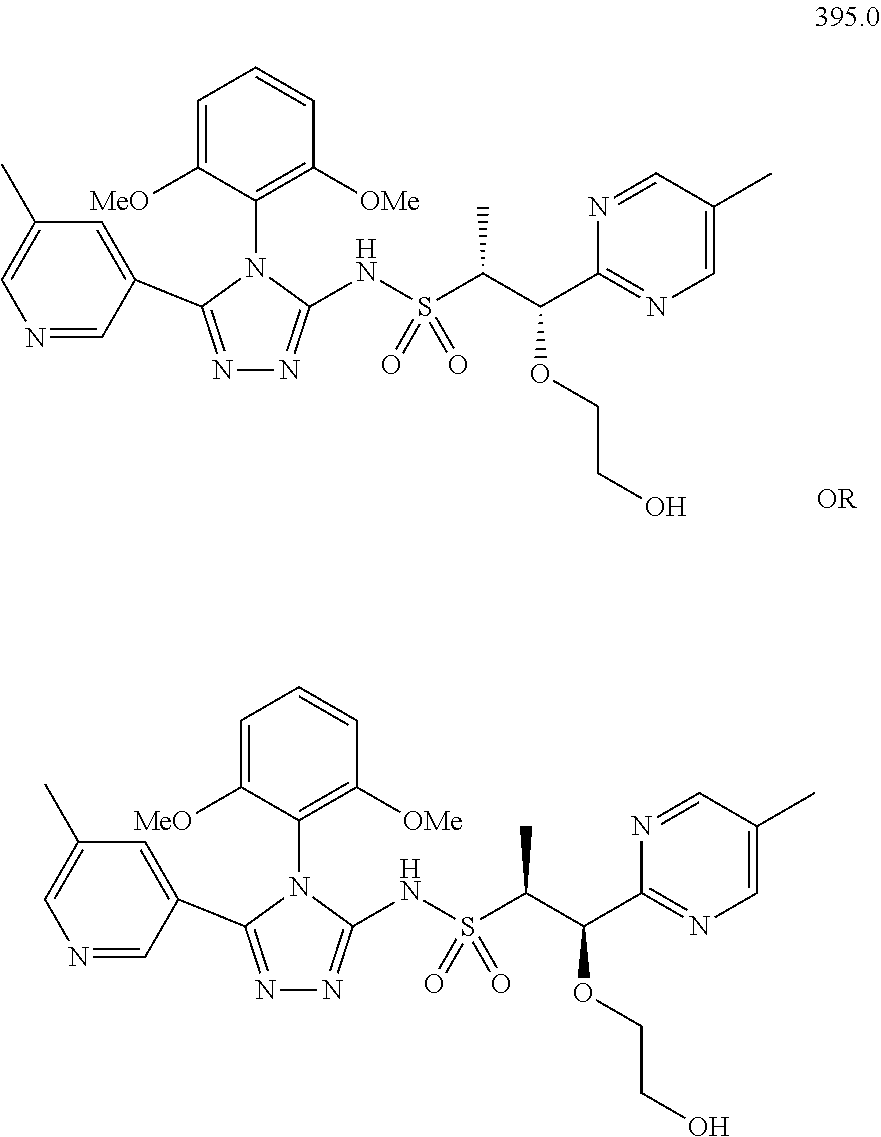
N1=CC(C2=NN=C(NS(C(C(C3=NC=C(C)C=N3)OCCO)C)(=O)=O)N2C2=C([OMe])C=CC=C2[MeO])=CC(C)=C1.N1=CC(C2=NN=C(NS(C(C(C3=NC=C(C)C=N3)OCCO)C)(=O)=O)N2C2=C([OMe])C=CC=C2[MeO])=CC(C)=C1
